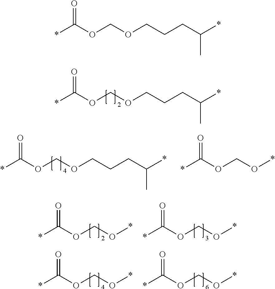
*C(OCOCCCC(*)C)=O.*C(OCOCCCC(*)C)=O.*C(OCO*)=O.*C(OCO*)=O.*C(OCO*)=O.*C(OCO*)=O.*C(OCO*)=O.*C(OCOCCCC(*)C)=O
